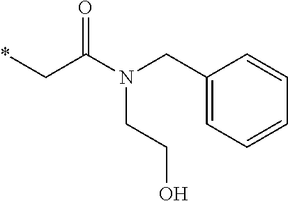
*CC(N(CC1=CC=CC=C1)CCO)=O
